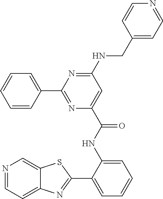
C1(C2=NC(C(NC3=CC=CC=C3C3=NC4=CC=NC=C4S3)=O)=CC(NCC3=CC=NC=C3)=N2)=CC=CC=C1
